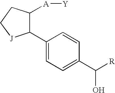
C1(C2=CC=C(C([R])O)C=C2)C([A][Y])CC[J]1
